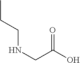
C(CNCC(O)=O)C
